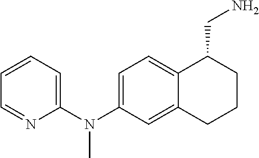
C1=NC(N(C2=CC=C3C(=C2)CCCC3CN)C)=CC=C1
